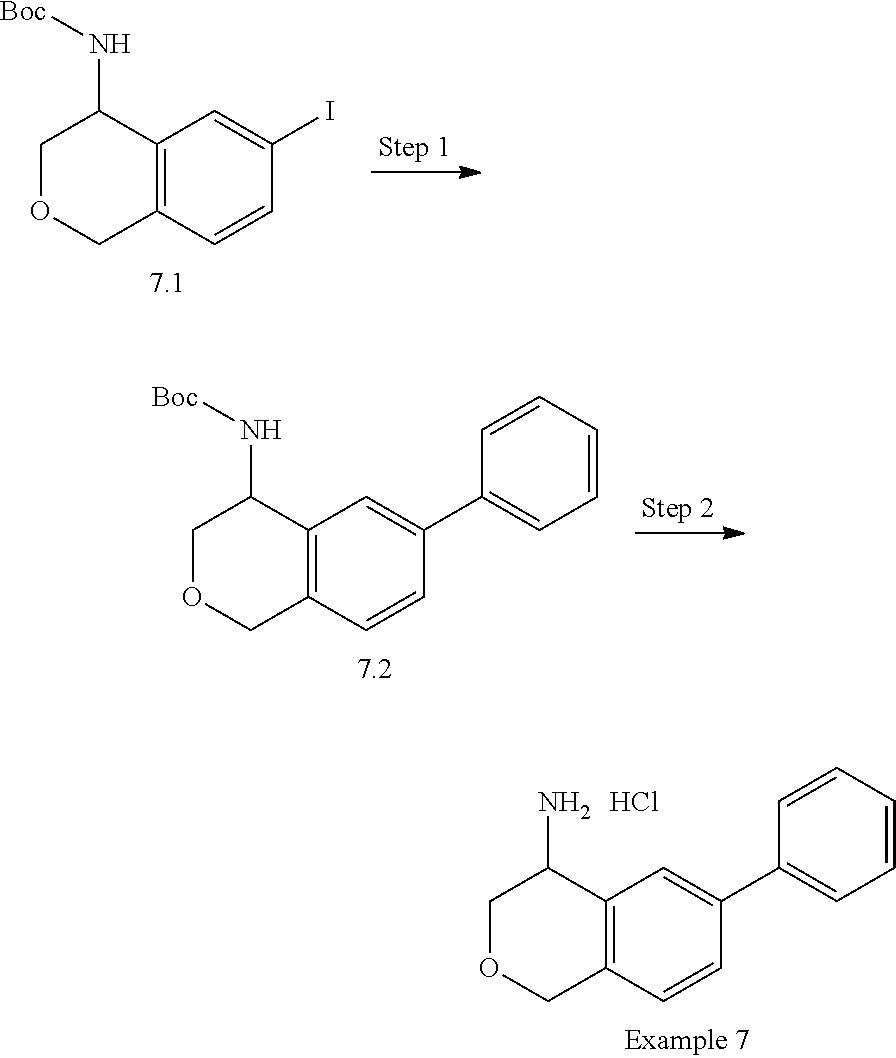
C1OCC2=C(C1N[Boc])C=C(I)C=C2.C1OCC2=C(C1N[Boc])C=C(C1=CC=CC=C1)C=C2.C1OCC2=C(C1N)C=C(C1=CC=CC=C1)C=C2.Cl
